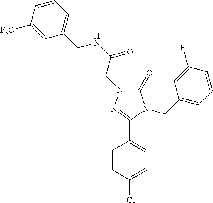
C1(C2=NN(CC(NCC3=CC=CC([F3C])=C3)=O)C(=O)N2CC2=CC=CC(F)=C2)=CC=C(Cl)C=C1
